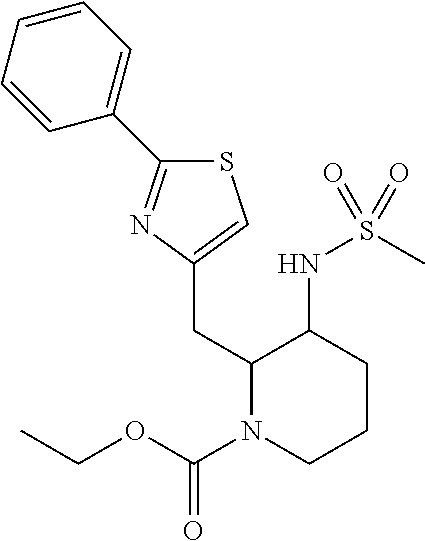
C1(CC2=CSC(C3=CC=CC=C3)=N2)N(C(OCC)=O)CCCC1NS(C)(=O)=O
